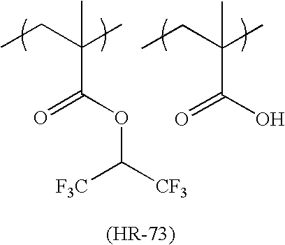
CCC(C)(C(OC([CF3])[CF3])=O)C.CCC(C)(C(O)=O)C
